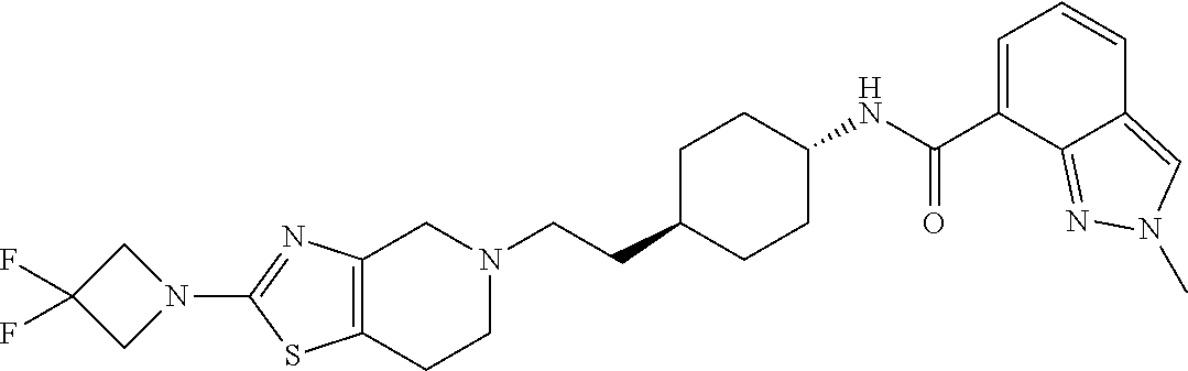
C12=C(CCN(CCC3CCC(NC(C4=CC=CC5=CN(C)N=C45)=O)CC3)C1)SC(N1CC(F)(F)C1)=N2
